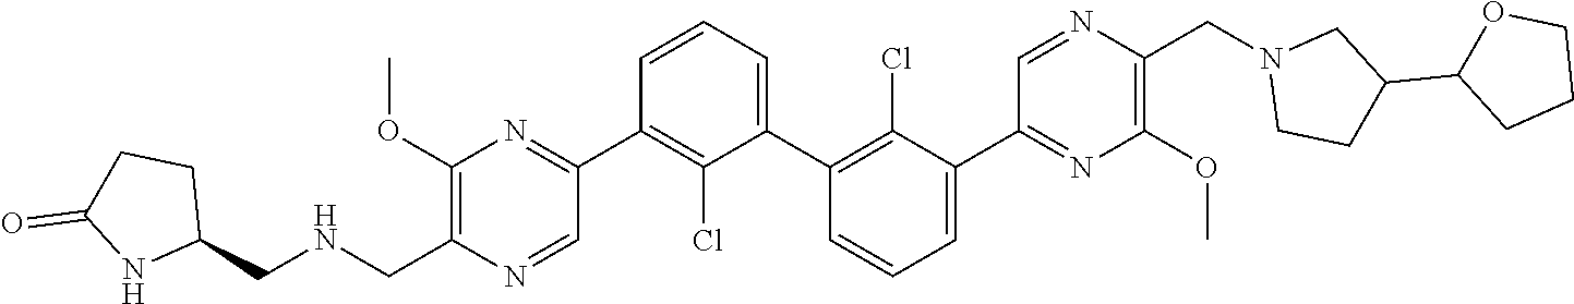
C1(OC)=C(C[HN]CC2CCC(=O)N2)N=CC(C2=C(Cl)C(C3=C(Cl)C(C4=NC(OC)=C(CN5CCC(C6CCCO6)C5)N=C4)=CC=C3)=CC=C2)=N1
